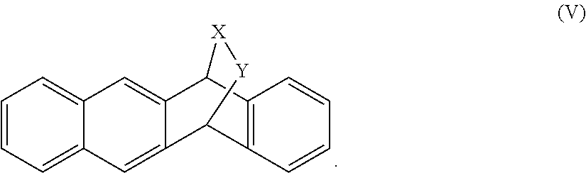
C1=CC=C2C(=C1)C=C1C(=C2)C2C3=C(C1[X][Y]2)C=CC=C3
